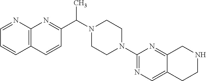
C(N1CCN(C2=NC=C3C(=N2)CNCC3)CC1)(C)C1=NC2=C(C=C1)C=CC=N2
